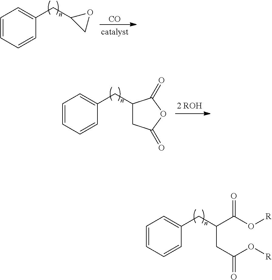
C1=CC=CC(CC2CO2)=C1.[CO].C1=CC=CC(CC2CC(=O)OC2=O)=C1.C1=CC=CC(CC(CC(=O)O[R])C(O[R])=O)=C1
